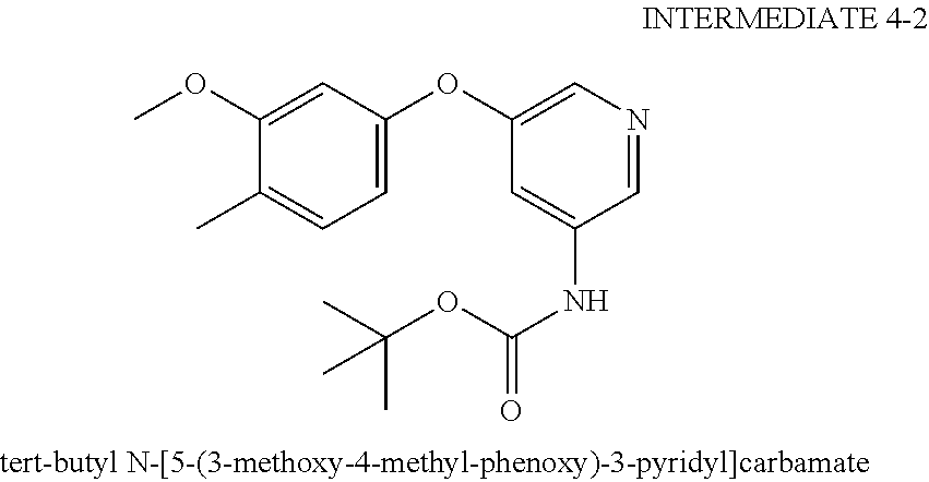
C1(OC)=CC(OC2=CN=CC(NC(OC(C)(C)C)=O)=C2)=CC=C1C
